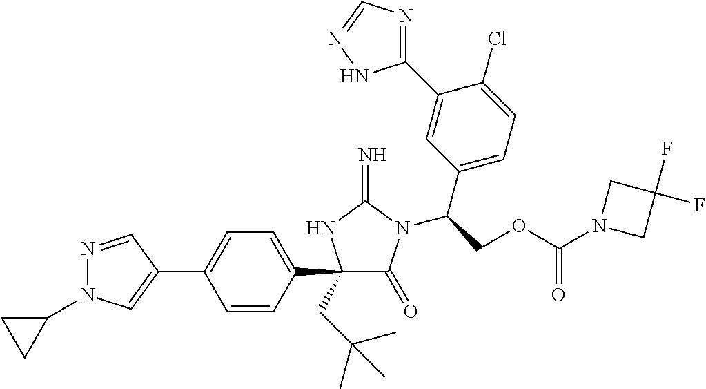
N1=CC(C2=CC=C(C3(CC(C)(C)C)C(=O)N(C(COC(N4CC(F)(F)C4)=O)C4=CC=C(Cl)C(C5=NC=NN5)=C4)C(=N)N3)C=C2)=CN1C1CC1
